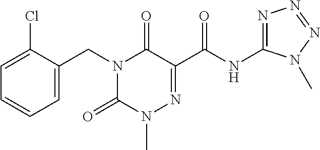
C1=CC=C(CN2C(=O)N(C)N=C(C(NC3=NN=NN3C)=O)C2=O)C(Cl)=C1
